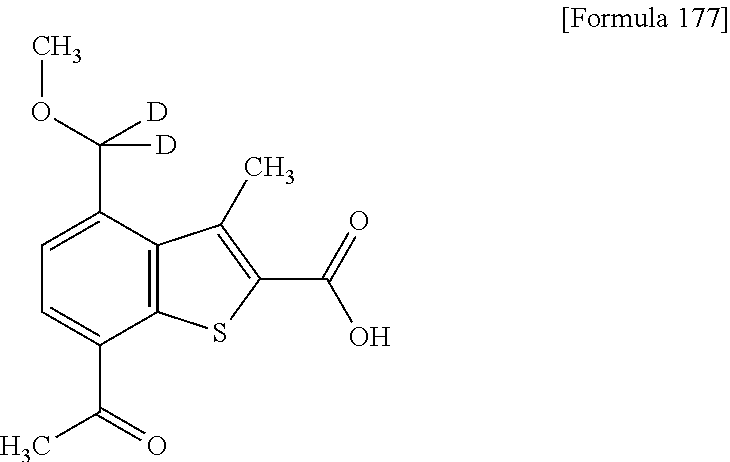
C12=C(C(C(OC)([D])[D])=CC=C1C(=O)C)C(C)=C(C(=O)O)S2
